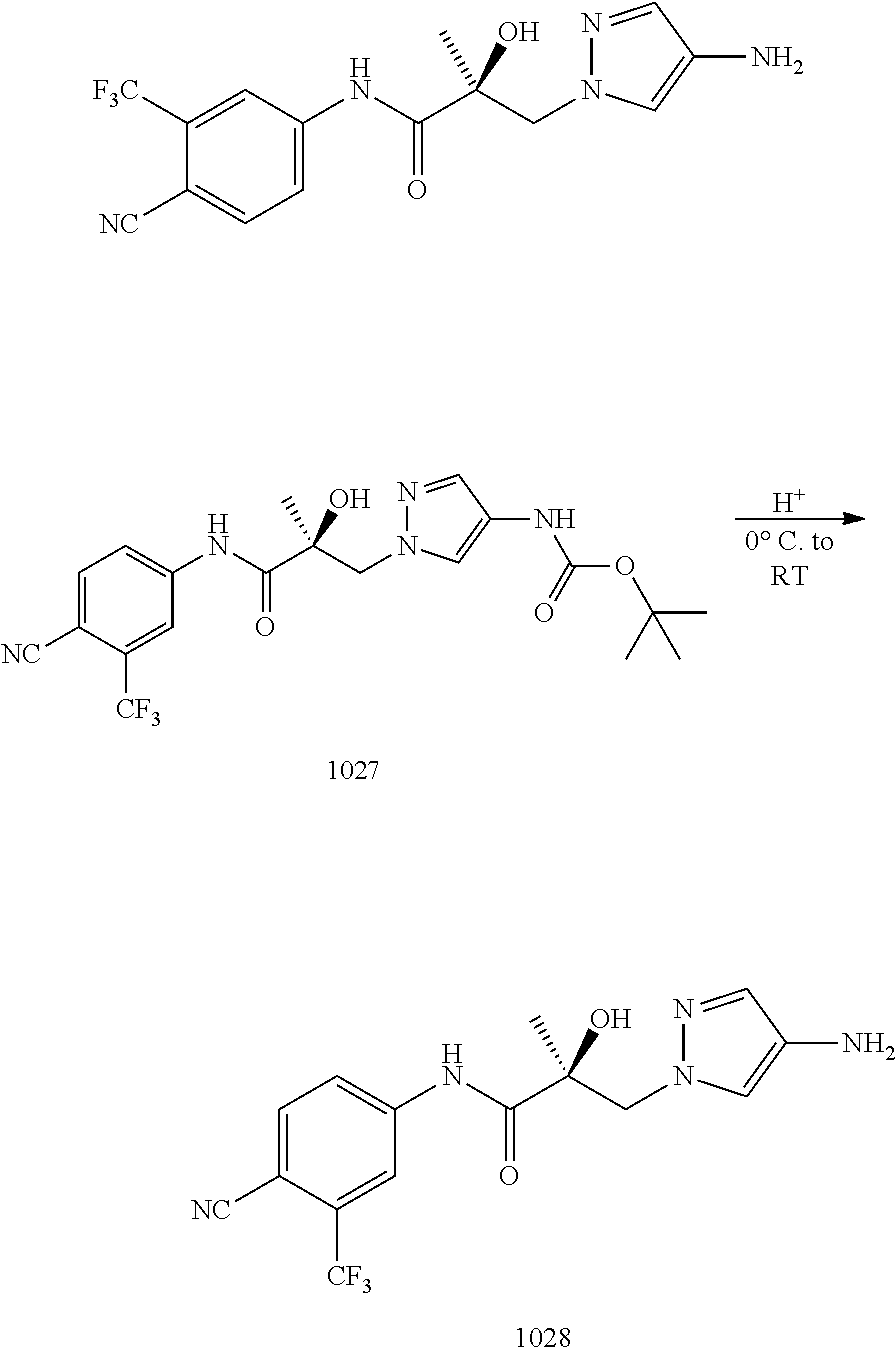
C1([F3C])=CC(NC(=O)C(CN2N=CC(N)=C2)(C)O)=CC=C1[NC].[H].C1=C([NC])C([CF3])=CC(NC(=O)C(CN2N=CC(NC(OC(C)(C)C)=O)=C2)(C)O)=C1.C1=C([NC])C([CF3])=CC(NC(=O)C(CN2N=CC(N)=C2)(C)O)=C1
